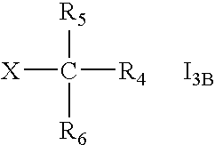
[X]C([R4])([R5])[R6].[I3B]
